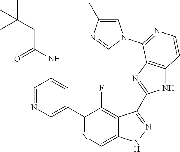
C1=NC=C(C2=NC=C3C(=C2F)C(C2=NC4=C(N2)C=CN=C4N2C=C(C)N=C2)=NN3)C=C1NC(=O)CC(C)(C)C
